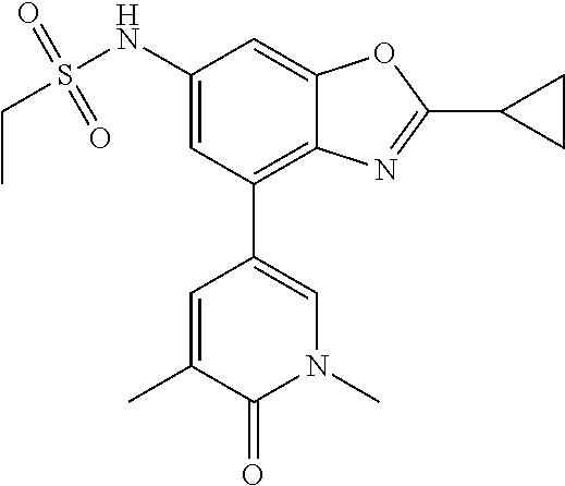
N1(C)C=C(C2=C3C(=CC(NS(CC)(=O)=O)=C2)OC(C2CC2)=N3)C=C(C)C1=O
